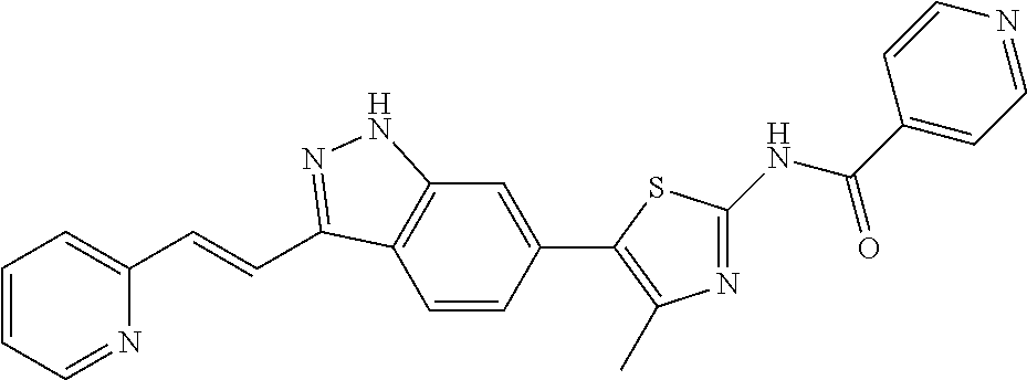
C1=CC=NC(C=CC2=NNC3=C2C=CC(C2=C(C)N=C(NC(C4=CC=NC=C4)=O)S2)=C3)=C1
